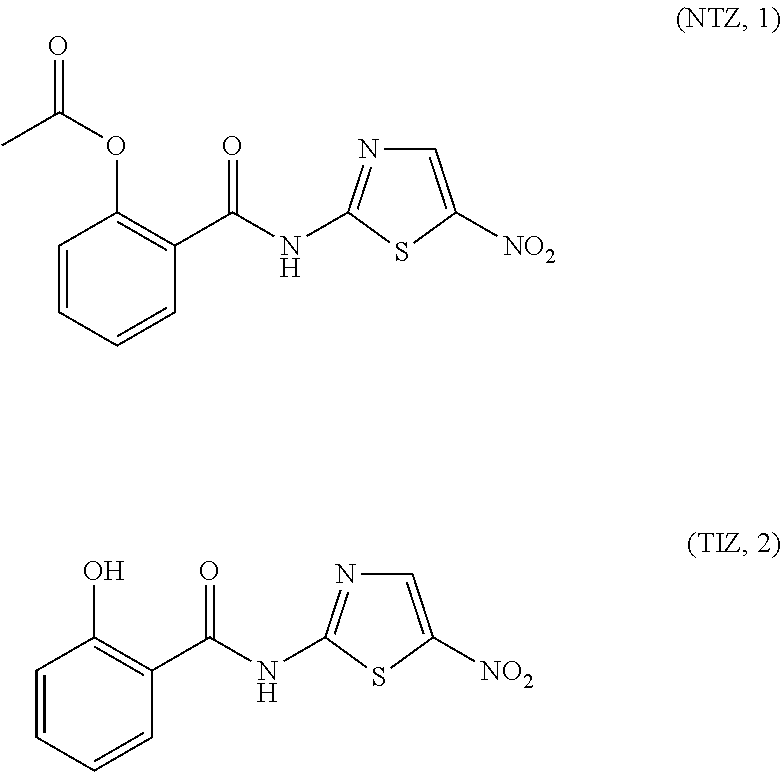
C1=CC=CC(C(NC2=NC=C([NO2])S2)=O)=C1OC(=O)C.C1=CC=CC(C(NC2=NC=C([NO2])S2)=O)=C1O
